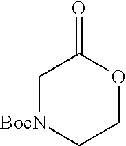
C1[BocN]CCOC1=O
